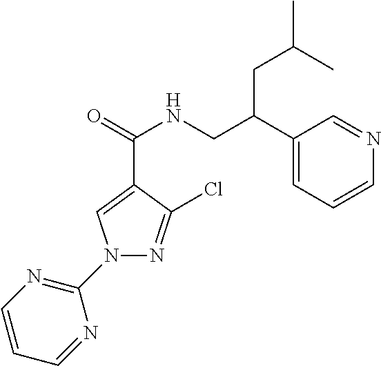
N1(C2=NC=CC=N2)N=C(Cl)C(C(NCC(C2=CC=CN=C2)CC(C)C)=O)=C1
